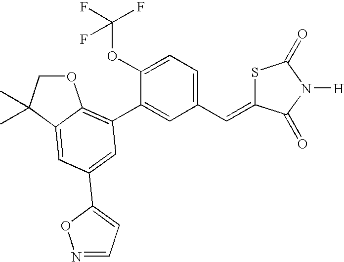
O1CC(C)(C)C2=CC(C3=CC=NO3)=CC(C3=CC(C=C4SC(=O)N([H])C4=O)=CC=C3OC(F)(F)F)=C12
